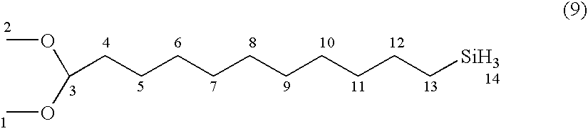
C(CCCCCCCCCC[Si])(OC)OC
